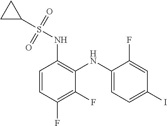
C1=CC(F)=C(F)C(NC2=CC=C(I)C=C2F)=C1NS(C1CC1)(=O)=O
